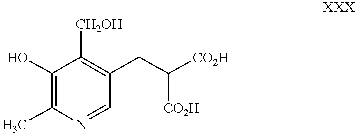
C1(O)=C(C)N=CC(CC([CO2H])[CO2H])=C1[CH2OH]
